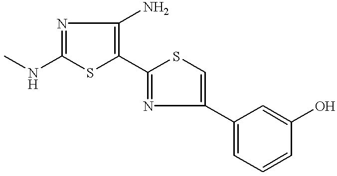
CNC1=NC(N)=C(C2=NC(C3=CC=CC(O)=C3)=CS2)S1
